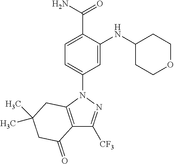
C12=C(N(C3=CC=C(C(N)=O)C(NC4CCOCC4)=C3)N=C1[CF3])CC(C)(C)CC2=O
